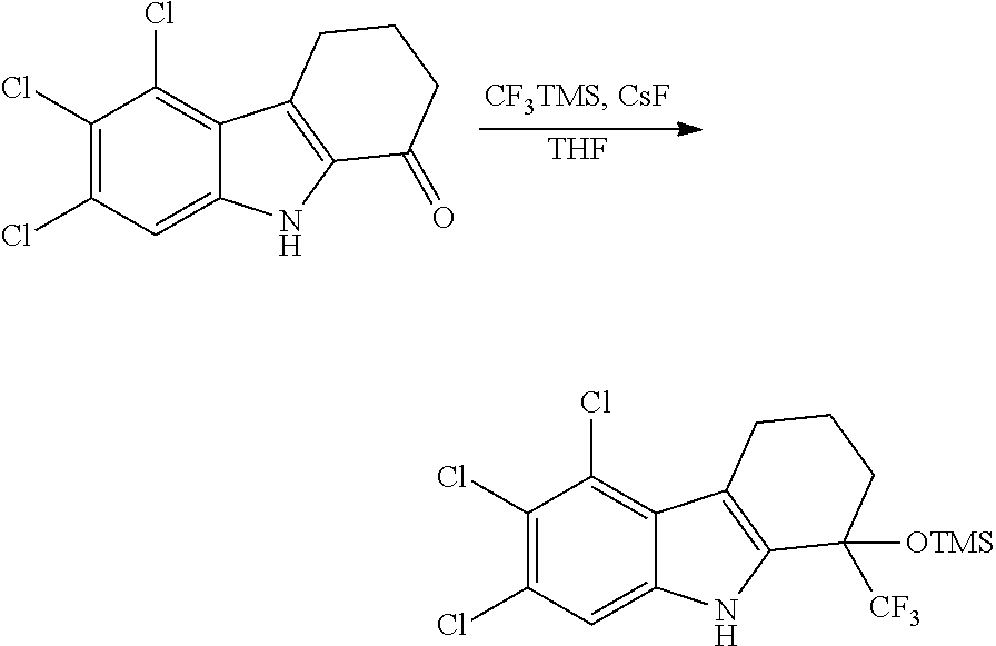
[THF].C1(Cl)=C(Cl)C=C2C(=C1Cl)C1=C(N2)C(=O)CCC1.C1(Cl)=C(Cl)C=C2C(=C1Cl)C1=C(N2)C([CF3])([OTMS])CCC1
